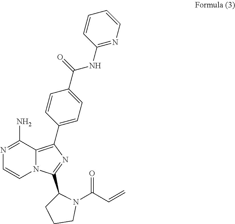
C1(NC(C2=CC=C(C3=C4N(C=CN=C4N)C(C4CCCN4C(C=C)=O)=N3)C=C2)=O)=NC=CC=C1
